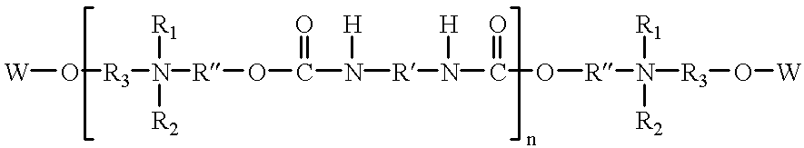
[W]O[R3]N([R2])([R1])[R]OC(N([R]N(C(O[R]N([R2])([R1])[R3]O[W])=O)[H])[H])=O
